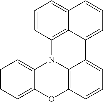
C1=CC=C2C(=C1)N1C3=C(C=CC=C3C3=CC=CC4=CC=CC1=C43)O2
